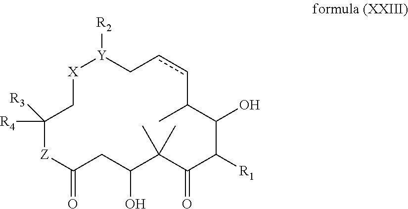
[Y]1([R2])CccC(C)C(O)C([R1])C(=O)C(C)(C)C(O)CC(=O)[Z]C([R3])([R4])C[X]1
